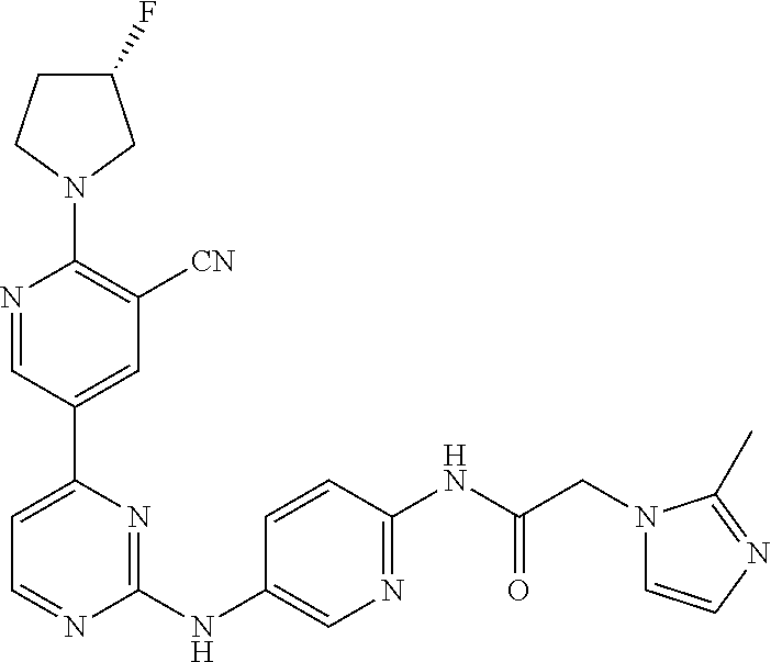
N1=CC(C2=CC=NC(NC3=CN=C(NC(CN4C=CN=C4C)=O)C=C3)=N2)=CC([CN])=C1N1CC(F)CC1
